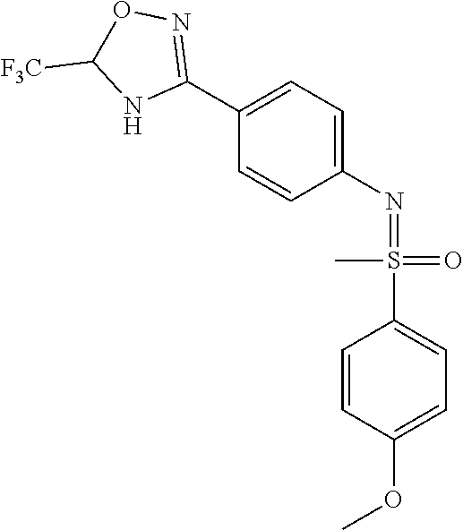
C1=CC(OC)=CC=C1S(=NC1=CC=C(C2=NOC([F3C])N2)C=C1)(=O)C
